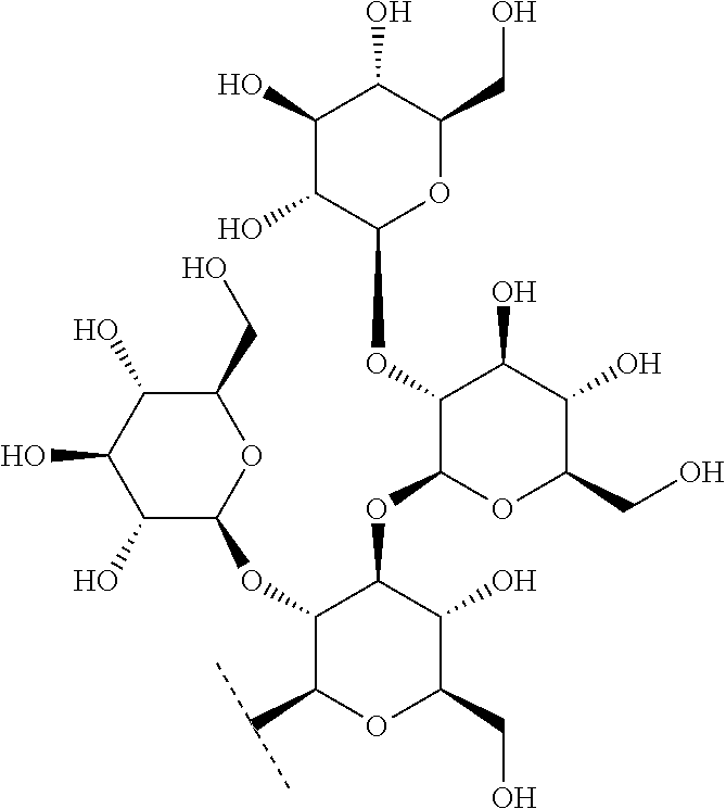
OC1C(O)C(O)C(CO)OC1OC1C(OC2C(OC3C(O)C(O)C(O)C(CO)O3)C(C(C)C)OC(CO)C2O)OC(CO)C(O)C1O
